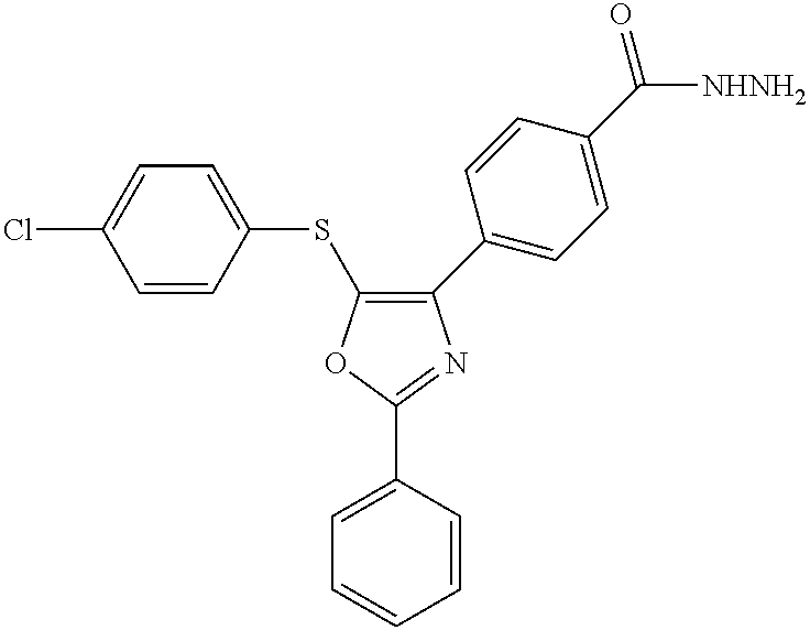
C1=CC=CC(C2=NC(C3=CC=C(C([NHNH2])=O)C=C3)=C(SC3=CC=C(Cl)C=C3)O2)=C1
